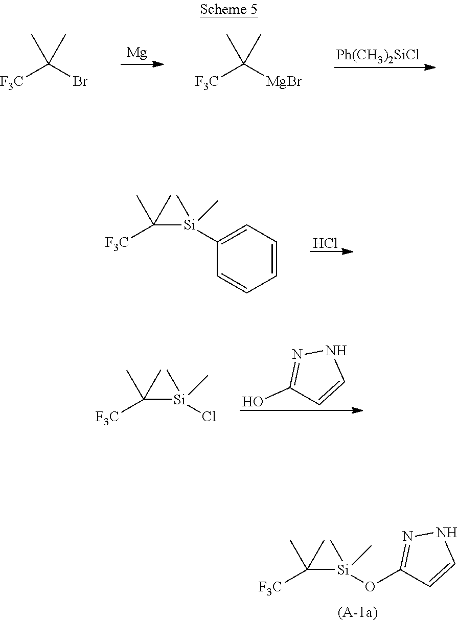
[Mg].[Ph(CH3)2SiCl].C([F3C])(Br)(C)C.C([F3C])([MgBr])(C)C.Cl.C([Si](C1=CC=CC=C1)(C)C)(C)(C)[F3C].C1(O)=NNC=C1.C([Si](Cl)(C)C)(C)(C)[F3C].C([Si](OC1=NNC=C1)(C)C)(C)(C)[F3C]
